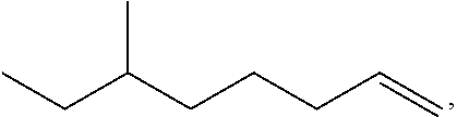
C(=C)CCCC(CC)C
